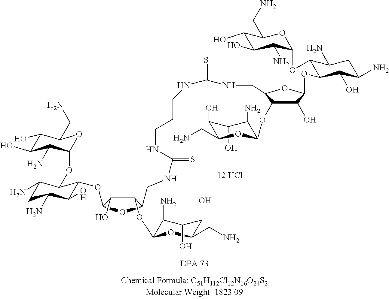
[12 HCl].C1(O)C(N)C(OC2C(O)C(OC3C(O)C(N)CC(N)C3OC3C(N)C(O)C(O)C(CN)O3)OC2CNC(=S)NCCCNC(NCC2C(OC3C(N)C(O)C(O)C(CN)O3)C(O)C(OC3C(O)C(N)CC(N)C3OC3C(N)C(O)C(O)C(CN)O3)O2)=S)OC(CN)C1O
